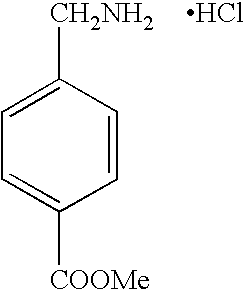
[COOMe]C1=CC=C([CH2NH2])C=C1.Cl
